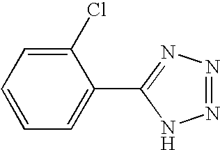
C1(Cl)=CC=CC=C1C1=NN=NN1
